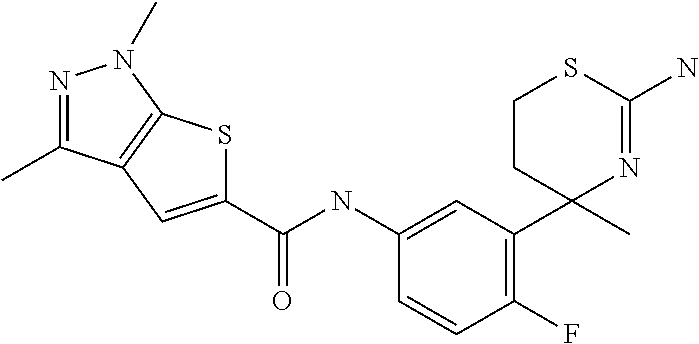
C1(NC(=O)C2=CC3=C(S2)N(C)N=C3C)=CC(C2(C)N=C(N)SCC2)=C(F)C=C1
